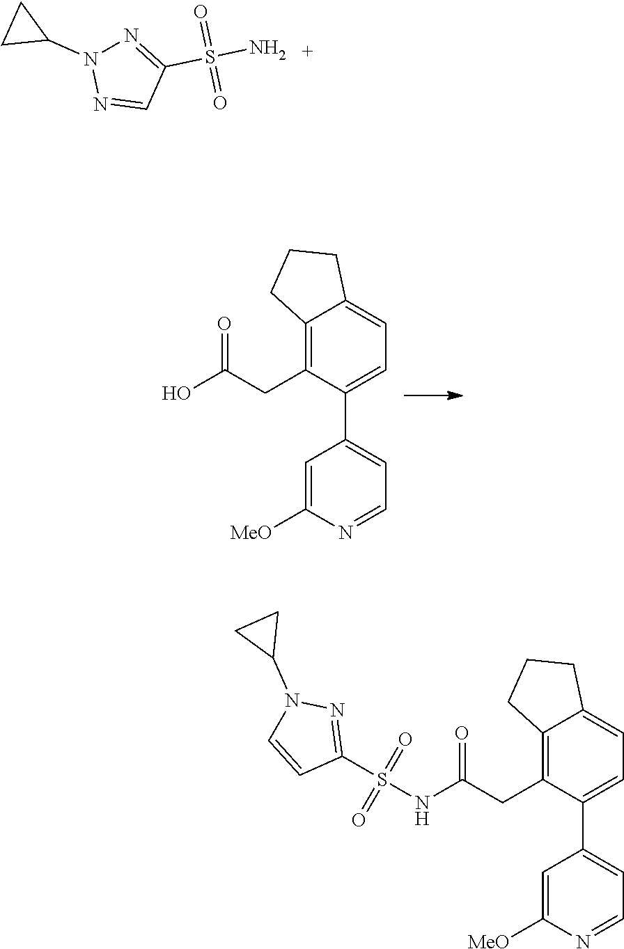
C1=C(C2=CC=NC([MeO])=C2)C(CC(O)=O)=C2C(=C1)CCC2.C1=C(C2=CC=NC([MeO])=C2)C(CC(NS(C2=NN(C3CC3)C=C2)(=O)=O)=O)=C2C(=C1)CCC2.N1(C2CC2)N=CC(S(N)(=O)=O)=N1
